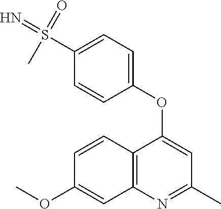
C12=C(N=C(C)C=C1OC1=CC=C(S(=N)(=O)C)C=C1)C=C(OC)C=C2
